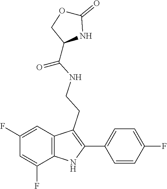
O=C(C1NC(=O)OC1)NCCC1=C(C2=CC=C(F)C=C2)NC2=C1C=C(F)C=C2F
